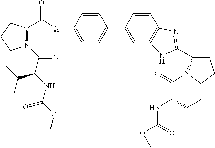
C1=CC(NC(C2N(C(C(NC(OC)=O)C(C)C)=O)CCC2)=O)=CC=C1C1=CC2=C(C=C1)N=C(C1CCCN1C(=O)C(NC(OC)=O)C(C)C)N2
